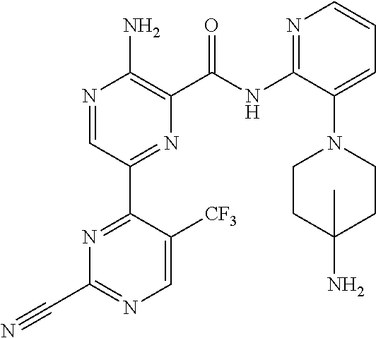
N1=CC(C2=NC(C#N)=NC=C2[CF3])=NC(C(NC2=NC=CC=C2N2CCC(N)(C)CC2)=O)=C1N
